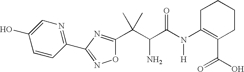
C(C(C(N(C1=C(C(=O)O)CCCC1)[H])=O)N)(C1=NC(C2=NC=C(O)C=C2)=NO1)(C)C
